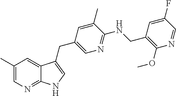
C1(C)=CN=C2C(=C1)C(CC1=CN=C(NCC3=C(OC)N=CC(F)=C3)C(C)=C1)=CN2
